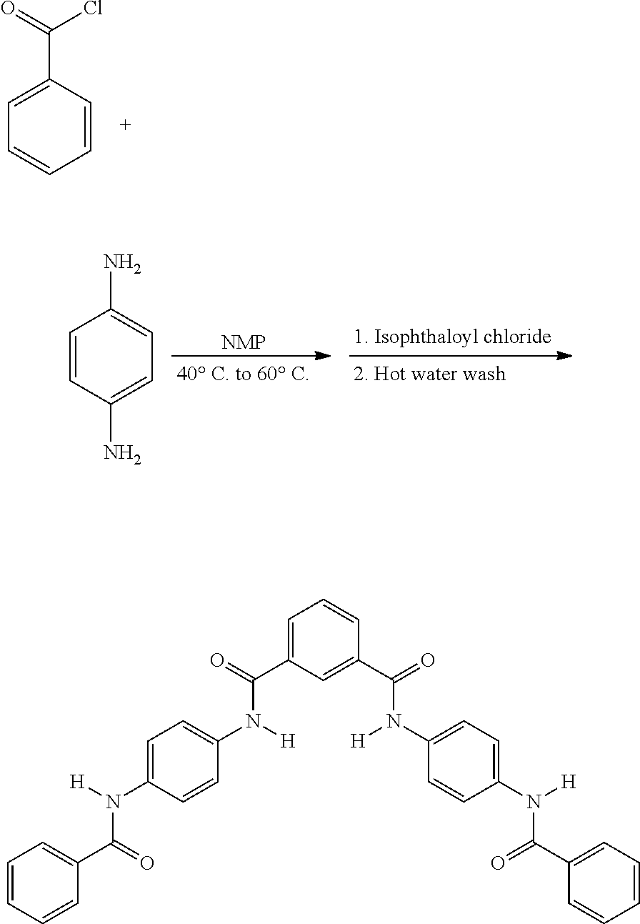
C1=CC(N)=CC=C1N.[NMP].C1(C(=O)Cl)=CC=CC=C1.C1=C(C(=O)N([H])C2=CC=C(N([H])C(=O)C3=CC=CC=C3)C=C2)C=C(C(=O)N(C2=CC=C(N([H])C(=O)C3=CC=CC=C3)C=C2)[H])C=C1
